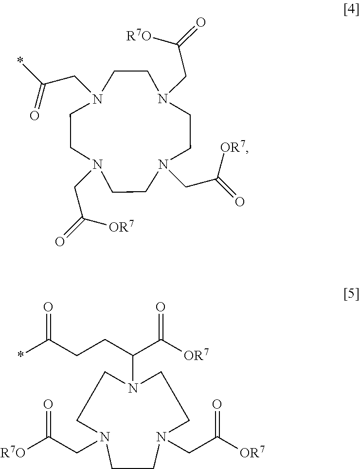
C1CN(C(C(=O)[OR7])CCC(*)=O)CCN(CC([OR7])=O)CCN1CC([R7O])=O.N1(CC([OR7])=O)CCN(CC(=O)*)CCN(CC(=O)[R7O])CCN(CC([OR7])=O)CC1
